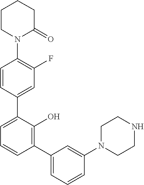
C1(N2C(=O)CCCC2)=C(F)C=C(C2=CC=CC(C3=CC=CC(N4CCNCC4)=C3)=C2O)C=C1
